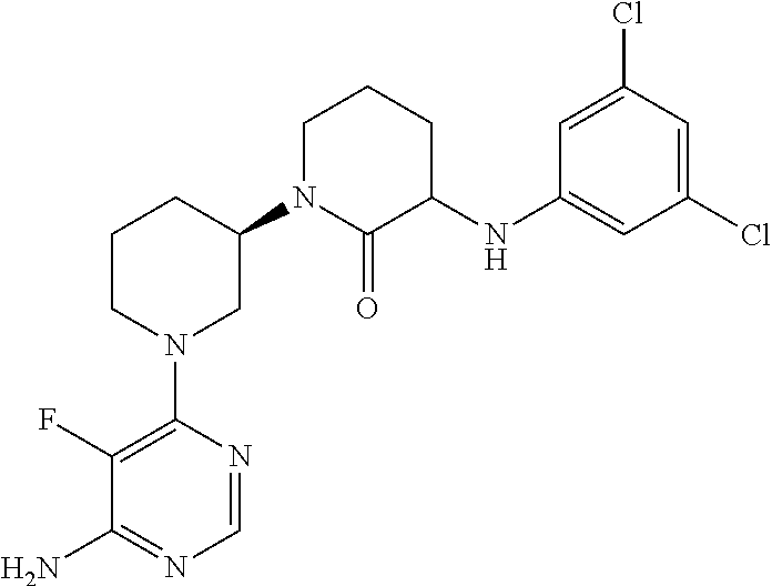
C1(N2CC(N3C(=O)C(NC4=CC(Cl)=CC(Cl)=C4)CCC3)CCC2)=C(F)C(N)=NC=N1
